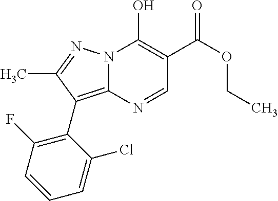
N12C(=C(C3=C(F)C=CC=C3Cl)C(C)=N1)N=CC(C(=O)OCC)=C2O
